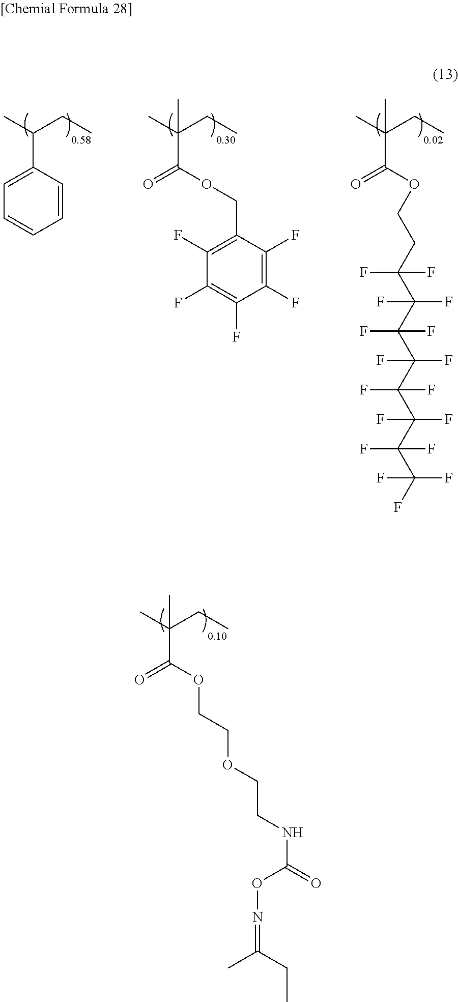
CC(CC)(C(=O)OCCOCCNC(=O)ON=C(C)CC)C.CC(CC)(C(=O)OCC1=C(F)C(F)=C(F)C(F)=C1F)C.CC(CC)(C(=O)OCCC(C(C(C(C(F)(F)C(C(C(F)(F)F)(F)F)(F)F)(F)F)(F)F)(F)F)(F)F)C.CC(CC)C1=CC=CC=C1
